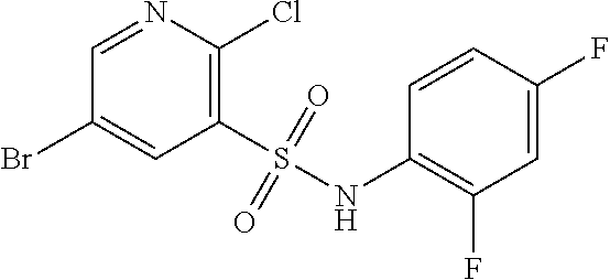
C1(S(=O)(=O)NC2=C(F)C=C(F)C=C2)=C(Cl)N=CC(Br)=C1
